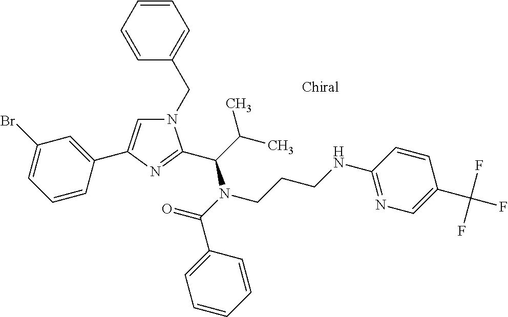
N1(CC2=CC=CC=C2)C=C(C2=CC(Br)=CC=C2)N=C1C(N(C(=O)C1=CC=CC=C1)CCCNC1=NC=C(C(F)(F)F)C=C1)C(C)C
